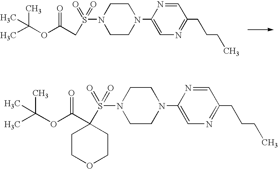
C1CN(C2=CN=C(CCCC)C=N2)CCN1S(=O)(=O)CC(OC(C)(C)C)=O.C1CN(C2=CN=C(CCCC)C=N2)CCN1S(=O)(=O)C1(C(OC(C)(C)C)=O)CCOCC1
